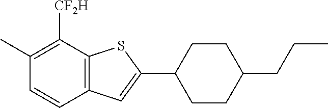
C1(C)=C([CF2H])C2=C(C=C1)C=C(C1CCC(CCC)CC1)S2
